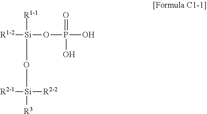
[R1-1][Si](OP(O)(=O)O)([R1-2])O[Si]([R2-1])([R2-2])[R3]
